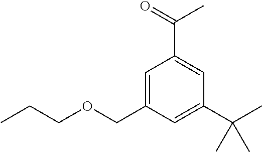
C1=C(COCCC)C=C(C(C)(C)C)C=C1C(C)=O
